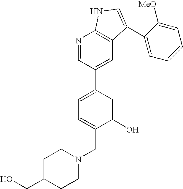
C1(O)=CC(C2=CC3=C(N=C2)NC=C3C2=CC=CC=C2[MeO])=CC=C1CN1CCC(CO)CC1
